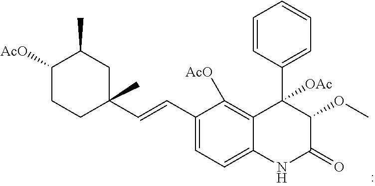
C1=CC(C2([OAc])C3=C([AcO])C(C=CC4(C)CC(C)C([AcO])CC4)=CC=C3NC(=O)C2OC)=CC=C1
